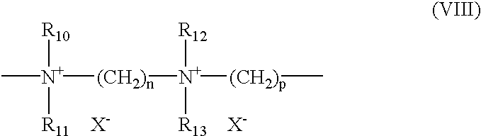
[N+]([(CH2)n][N+]([(CH2)p]C)([R13    X-])[R12])(C)([R10])[R11    X-]
